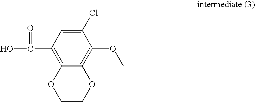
C1(Cl)=CC(C(=O)O)=C2C(=C1OC)OCCO2
